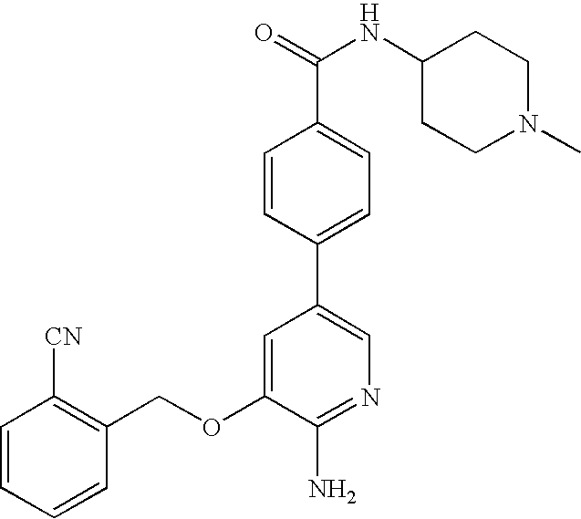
C1=CC=CC(COC2=CC(C3=CC=C(C(=O)NC4CCN(C)CC4)C=C3)=CN=C2N)=C1[CN]
